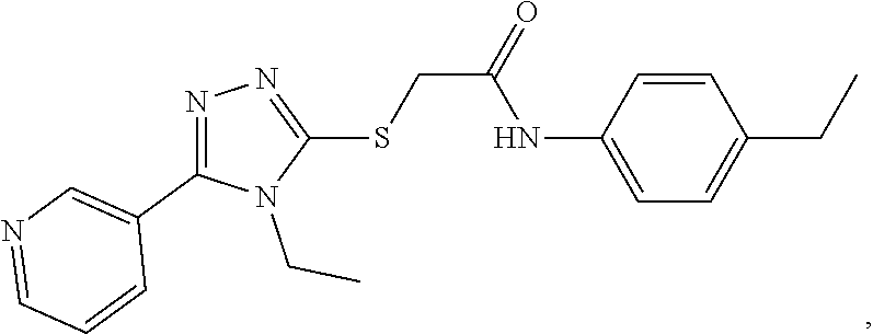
C1(SCC(=O)NC2=CC=C(CC)C=C2)=NN=C(C2=CN=CC=C2)N1CC
